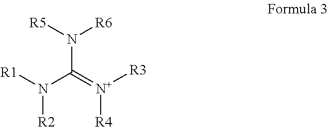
N(C(=[N+]([R3])[R4])N([R5])[R6])([R1])[R2]
